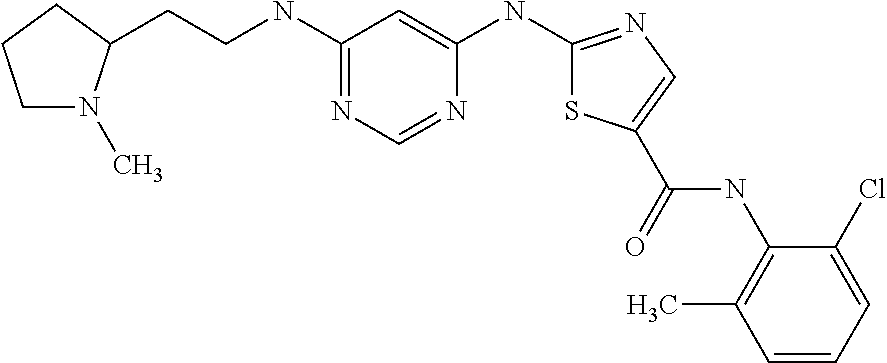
C1=CC=C(Cl)C(NC(=O)C2=CN=C(NC3=CC(NCCC4N(C)CCC4)=NC=N3)S2)=C1C
